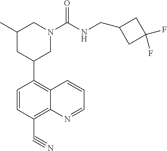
C1=CC(C#N)=C2C(=C1C1CN(C(NCC3CC(F)(F)C3)=O)CC(C)C1)C=CC=N2
